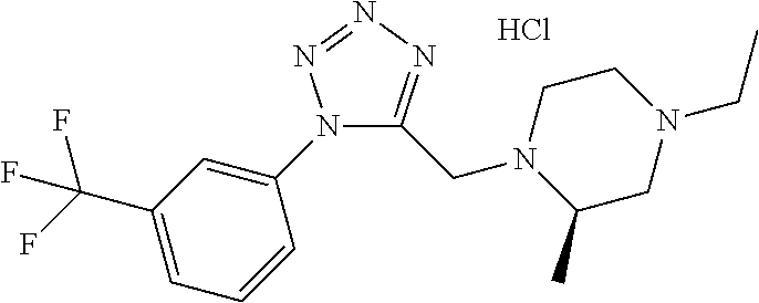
N1(C2=CC(C(F)(F)F)=CC=C2)C(CN2C(C)CN(CC)CC2)=NN=N1.Cl
